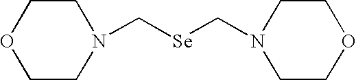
N1(C[Se]CN2CCOCC2)CCOCC1
